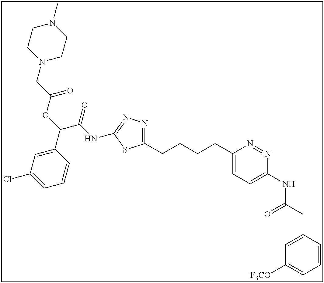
C1=CC(CC(NC2=CC=C(CCCCC3=NN=C(NC(C(OC(=O)CN4CCN(C)CC4)C4=CC(Cl)=CC=C4)=O)S3)N=N2)=O)=CC([F3CO])=C1
